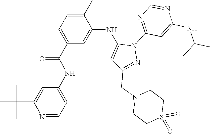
N1=CC=C(NC(C2=CC=C(C)C(NC3=CC(CN4CCS(=O)(=O)CC4)=NN3C3=NC=NC(NC(C)C)=C3)=C2)=O)C=C1C(C)(C)C
